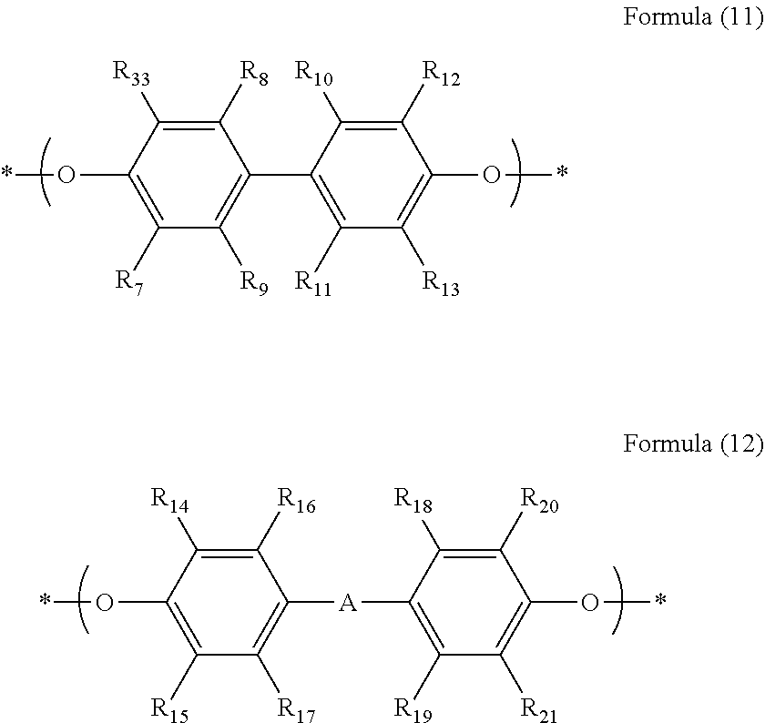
C1([R8])=C([R33])C(O*)=C([R7])C([R9])=C1C1=C([R11])C([R13])=C(O*)C([R12])=C1[R10].C1([R16])=C([R14])C(O*)=C([R15])C([R17])=C1[A]C1=C([R19])C([R21])=C(O*)C([R20])=C1[R18]
